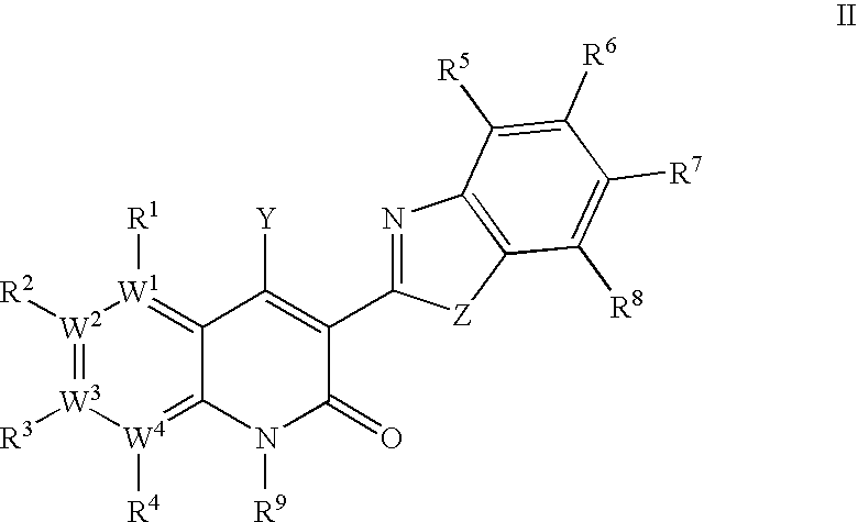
C12=[W1]([R1])[W2]([R2])=[W3]([R3])[W4]([R4])=C1N([R9])C(=O)C(C1=NC3=C([Z]1)C([R8])=C([R7])C([R6])=C3[R5])=C2[Y]
